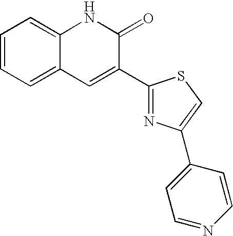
C1=CC=C2C(=C1)NC(=O)C(C1=NC(C3=CC=NC=C3)=CS1)=C2
